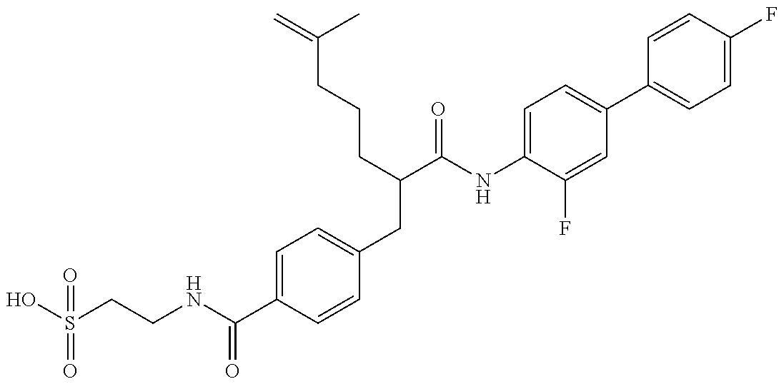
OS(CCNC(C1=CC=C(CC(C(NC2=CC=C(C3=CC=C(F)C=C3)C=C2F)=O)CCCC(C)=C)C=C1)=O)(=O)=O
